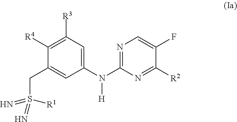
N1=C(N(C2=CC([R3])=C([R4])C(CS(=N)(=N)[R1])=C2)[H])N=C([R2])C(F)=C1
